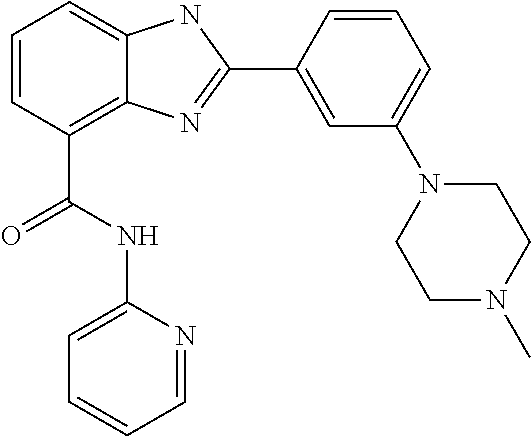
C1=CC(C(NC2=CC=CC=N2)=O)=C2C(=C1)NC(C1=CC(N3CCN(C)CC3)=CC=C1)=N2
